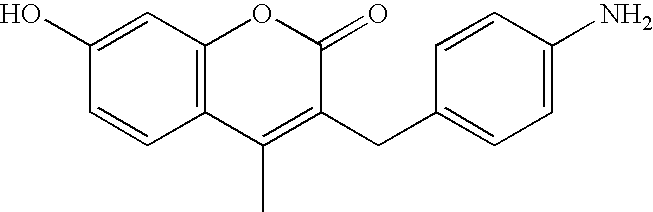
C1=CC2=C(C=C1O)OC(=O)C(CC1=CC=C(N)C=C1)=C2C
